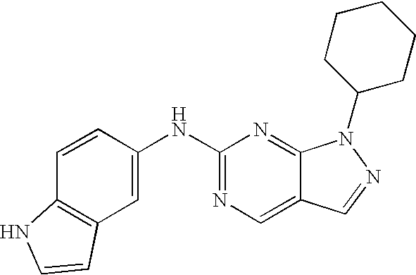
C1=C(NC2=NC=C3C(=N2)N(C2CCCCC2)N=C3)C=CC2=C1C=CN2
